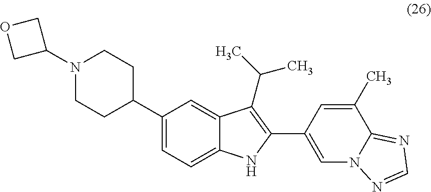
C1CC(C2=CC=C3C(=C2)C(C(C)C)=C(C2=CN4C(=NC=N4)C(C)=C2)N3)CCN1C1COC1
